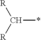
[R]C([R])*
